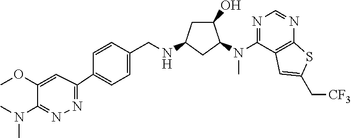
C1(N(C)C)=NN=C(C2=CC=C(CNC3CC(O)C(N(C4=NC=NC5=C4C=C(C[CF3])S5)C)C3)C=C2)C=C1OC
